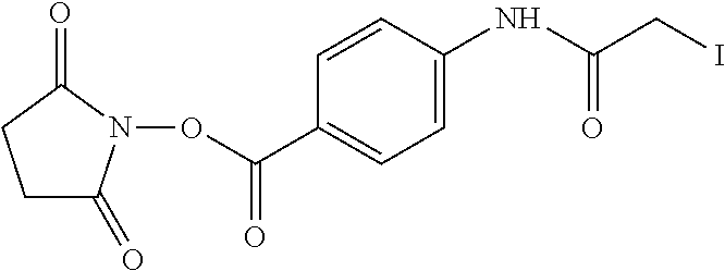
C1C(=O)N(OC(=O)C2=CC=C(NC(CI)=O)C=C2)C(=O)C1
